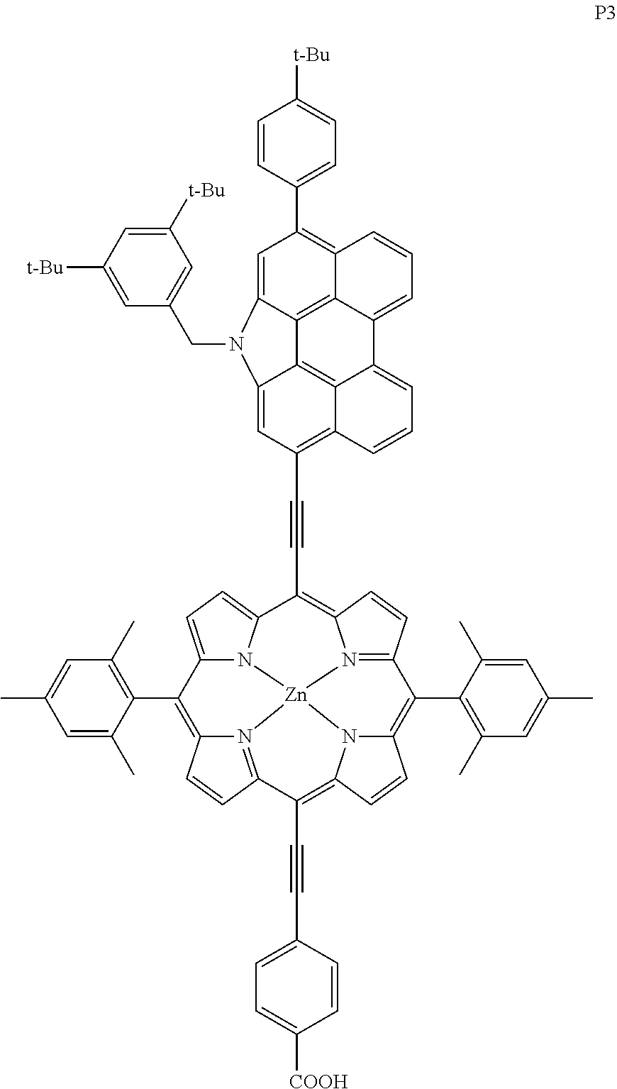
C1=CC(C2=C3C4=C5C(=C2)N(CC2=CC([t-Bu])=CC([t-Bu])=C2)C2=CC(C#CC6=C7N8=C(C=C7)C(C7=C(C)C=C(C)C=C7C)=C7N9C(=C(C#CC%10=CC=C([COOH])C=C%10)C%10=N%11C(=C(C%12=C(C)C=C(C)C=C%12C)C%12=CC=C6N%12[Zn]8%119)C=C%10)C=C7)=C6C(=C52)C(=CC=C6)C4=CC=C3)=CC=C1[t-Bu]
